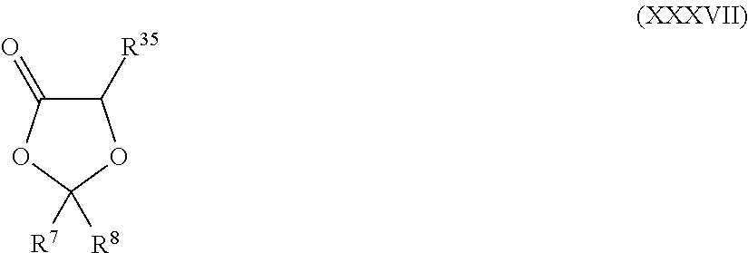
C1([R35])C(=O)OC([R7])([R8])O1
